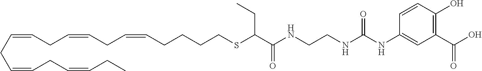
C1(C(O)=O)=C(O)C=CC(NC(NCCNC(C(SCCCCC=CCC=CCC=CCC=CCC=CCC)CC)=O)=O)=C1
